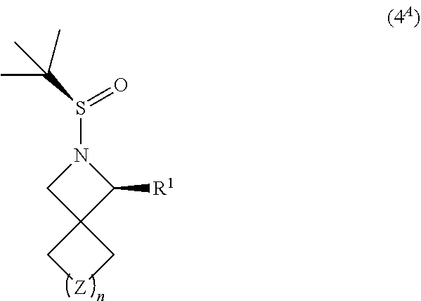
N1(S(=O)C(C)(C)C)CC2(C1[R1])C[Z]C2
